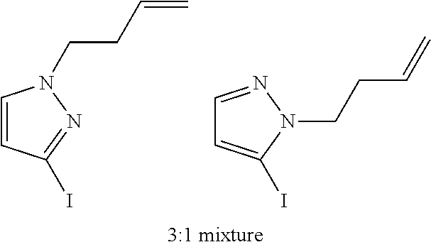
C1=CC(I)=NN1CCC=C.C1=NN(CCC=C)C(I)=C1
